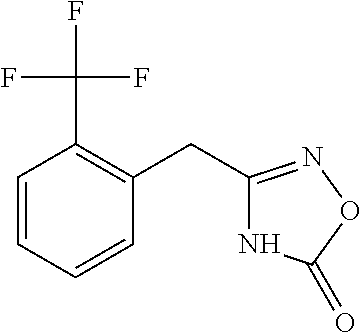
N1C(CC2=C(C(F)(F)F)C=CC=C2)=NOC1=O
